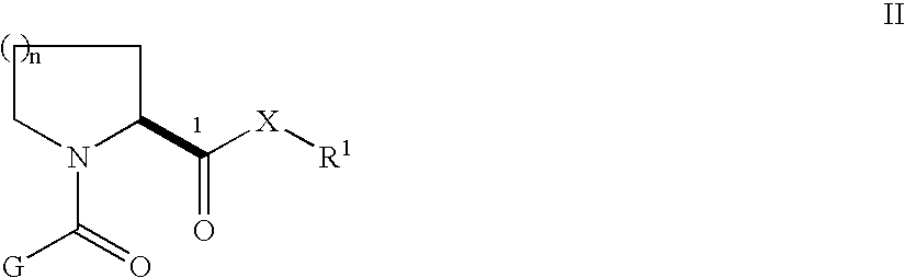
C1N(C(=O)[G])C(C([X][R1])=O)CC1
